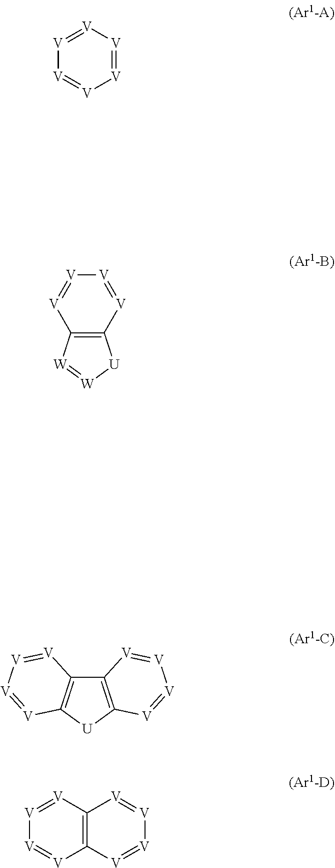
[V]1=[V][V]=[V][V]=[V]1.[V]1=[V]C2=C([V]=[V]1)[W]=[W][U]2.C12=C([U]C3=C1[V]=[V][V]=[V]3)[V]=[V][V]=[V]2.[V]1=[V]C2=C([V]=[V]1)[V]=[V][V]=[V]2
